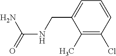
C1(C)=C(Cl)C=CC=C1CNC(=O)N
